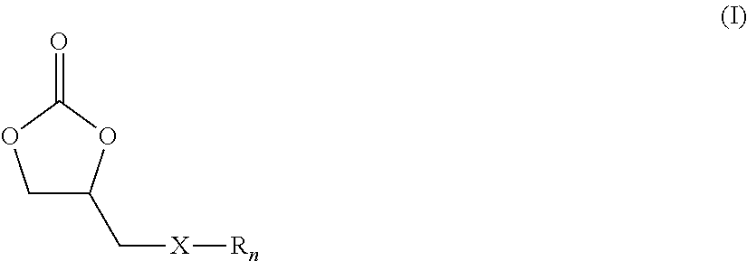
C1C(C[X][Rn])OC(=O)O1
